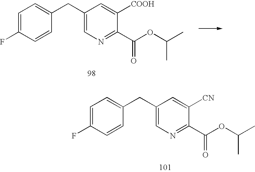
C1=C(F)C=CC(CC2=CN=C(C(OC(C)C)=O)C([CN])=C2)=C1.C1=C(F)C=CC(CC2=CN=C(C(OC(C)C)=O)C([COOH])=C2)=C1
